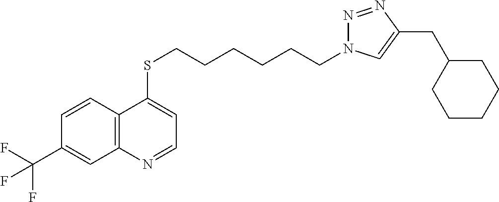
C12=C(C=CC(C(F)(F)F)=C1)C(SCCCCCCN1N=NC(CC3CCCCC3)=C1)=CC=N2
